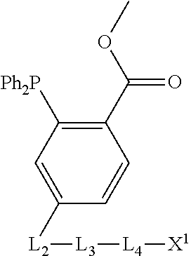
C1([L2][L3][L4][X1])=CC([Ph2P])=C(C(OC)=O)C=C1
